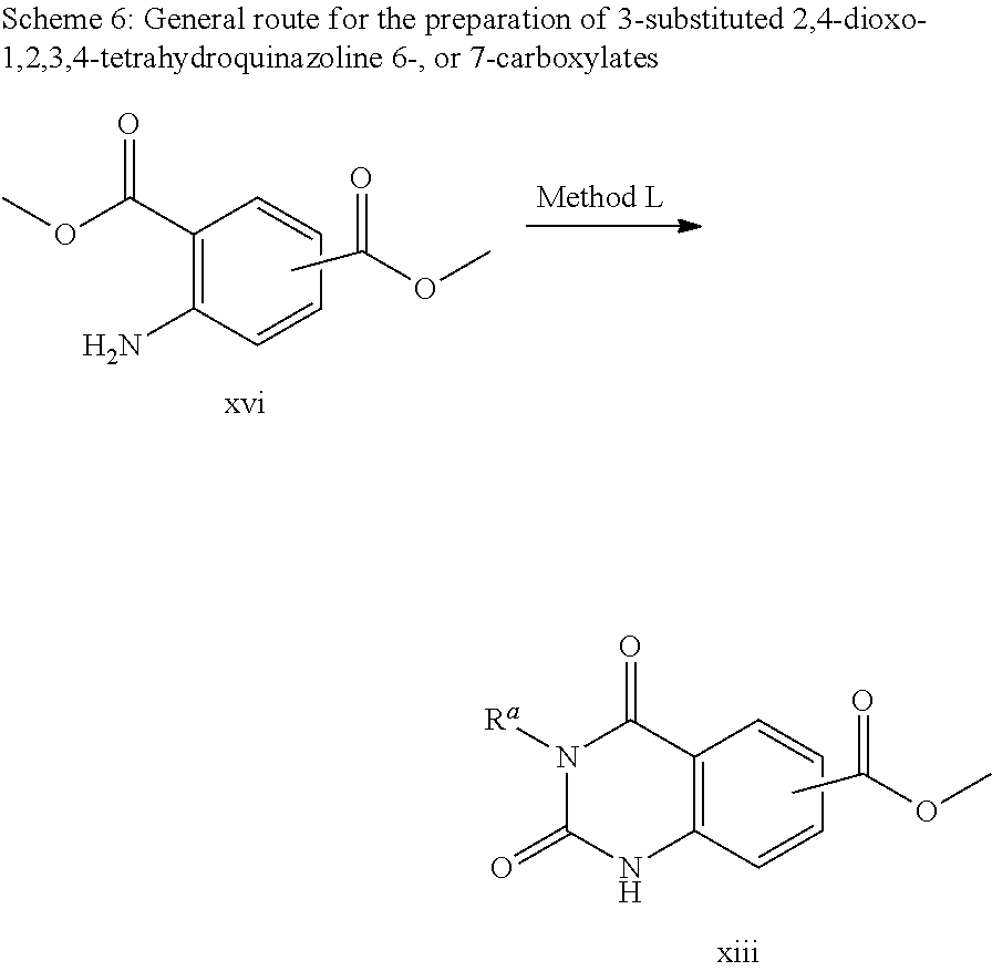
C1(C(OC)=O)=C(N)C=CC=C1.O=C(OC)C.C12=C(C=CC=C1)NC(=O)N([Ra])C2=O.O=C(OC)C
